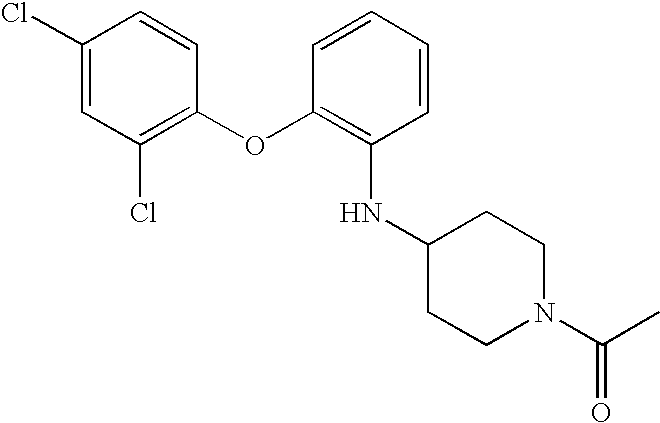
C1(Cl)=CC(Cl)=C(OC2=C(NC3CCN(C(=O)C)CC3)C=CC=C2)C=C1
